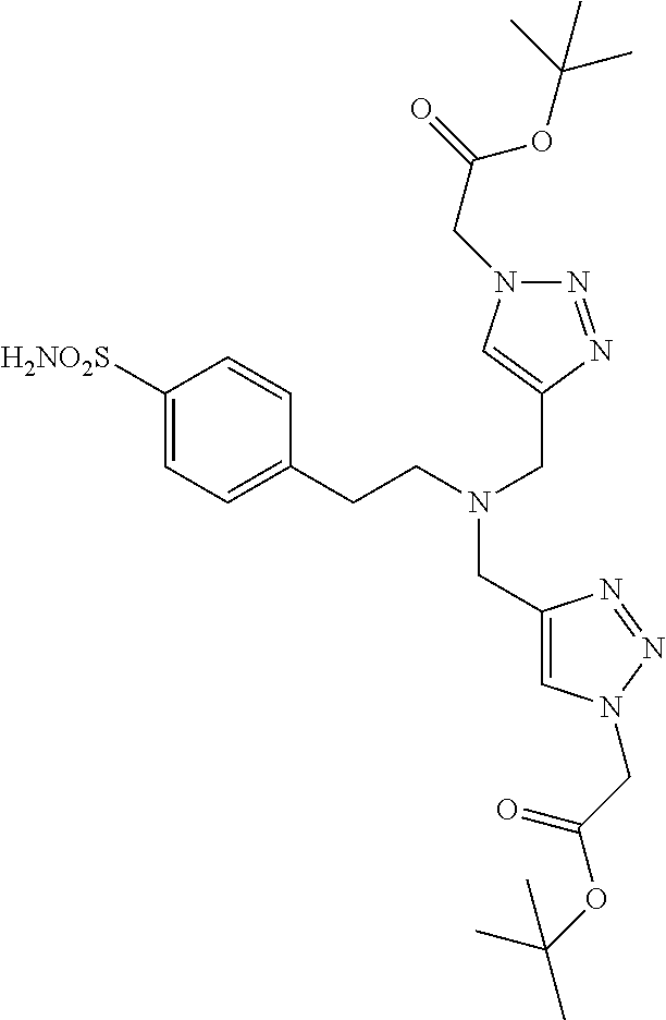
C1([H2NO2S])=CC=C(CCN(CC2=CN(CC(OC(C)(C)C)=O)N=N2)CC2=CN(CC(=O)OC(C)(C)C)N=N2)C=C1
